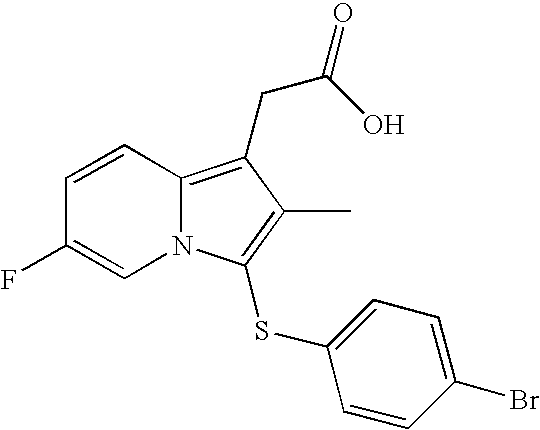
C1=CC2=C(CC(O)=O)C(C)=C(SC3=CC=C(Br)C=C3)N2C=C1F
